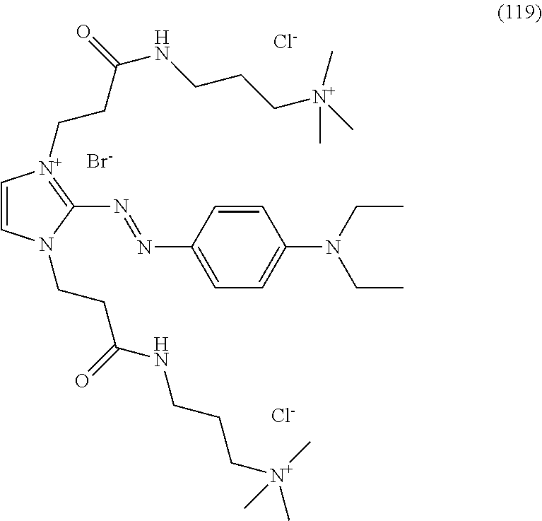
C1=CN(CCC(NCCC[N+](C)(C)C)=O)C(N=NC2=CC=C(N(CC)CC)C=C2)=[N+]1CCC(NCCC[N+](C)(C)C)=O.[Br-].[Cl-].[Cl-]
